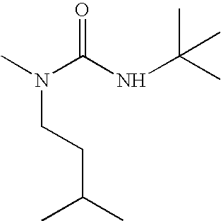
CN(C(=O)NC(C)(C)C)CCC(C)C
